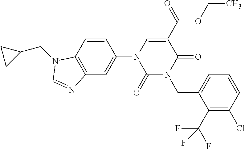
C1=CC2=C(C=C1N1C(=O)N(CC3=CC=CC(Cl)=C3C(F)(F)F)C(=O)C(C(OCC)=O)=C1)N=CN2CC1CC1
